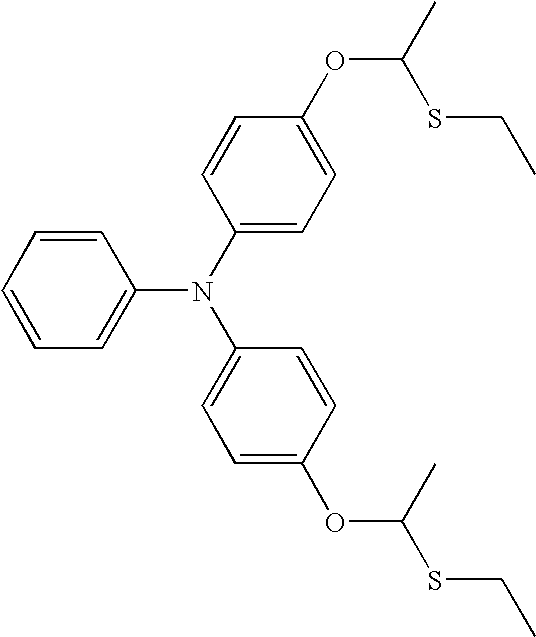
C1=CC=CC(N(C2=CC=C(OC(SCC)C)C=C2)C2=CC=C(OC(SCC)C)C=C2)=C1
